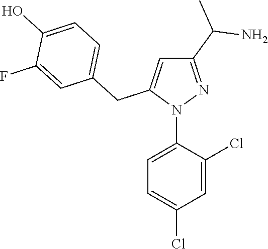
N1(C2=CC=C(Cl)C=C2Cl)N=C(C(N)C)C=C1CC1=CC=C(O)C(F)=C1
